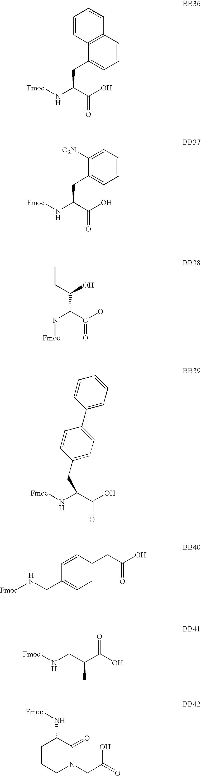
C1=CC2=C(C(CC(N[Fmoc])C(O)=O)=C1)C=CC=C2.C1=CC=C([O2N])C(CC(N[Fmoc])C(O)=O)=C1.N(C(C(O)=O)C(CC)O)[Fmoc].C1=C(CC(O)=O)C=CC(CN[Fmoc])=C1.[Fmoc]NCC(C(O)=O)C.C1CN(CC(O)=O)C(=O)C(N[Fmoc])C1.[Fmoc]NC(C(O)=O)CC1=CC=C(C2=CC=CC=C2)C=C1
